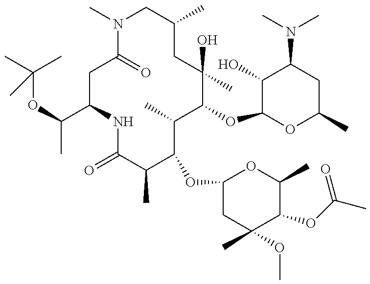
O(C(C1NC(=O)C(C)C(OC2CC(C)(OC)C(OC(C)=O)C(C)O2)C(C)C(OC2OC(C)CC(N(C)C)C2O)C(C)(O)CC(C)CN(C)C(=O)C1)C)C(C)(C)C
